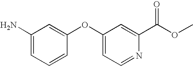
C1=CC(OC2=CC=NC(C(OC)=O)=C2)=CC(N)=C1
